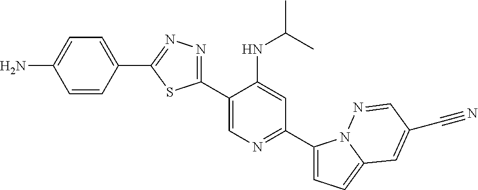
C1(C2=CN=C(C3=CC=C4N3N=CC(C#N)=C4)C=C2NC(C)C)=NN=C(C2=CC=C(N)C=C2)S1
